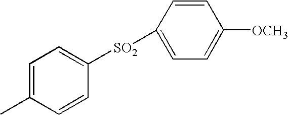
C1=C(C)C=CC([SO2]C2=CC=C([OCH3])C=C2)=C1
